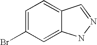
C1=C(Br)C=C2C(=C1)C=NN2
